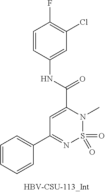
O=S1(=O)N(C)C(C(NC2=CC(Cl)=C(F)C=C2)=O)=CC(C2=CC=CC=C2)=N1
